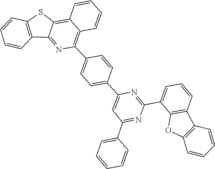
C1=CC=CC2=C(C3=CC=C(C4=CC(C5=CC=CC=C5)=NC(C5=CC=CC6=C5OC5=C6C=CC=C5)=N4)C=C3)N=C3C(=C12)SC1=C3C=CC=C1
